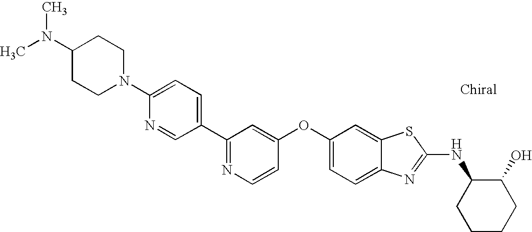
N1=C(C2=CC=C(N3CCC(N(C)C)CC3)N=C2)C=C(OC2=CC=C3C(=C2)SC(NC2CCCCC2O)=N3)C=C1
